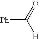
[Ph]C(=O)[H]
